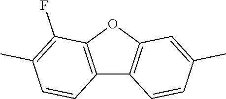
C12=C(C=CC(C)=C1)C1=C(O2)C(F)=C(C)C=C1
